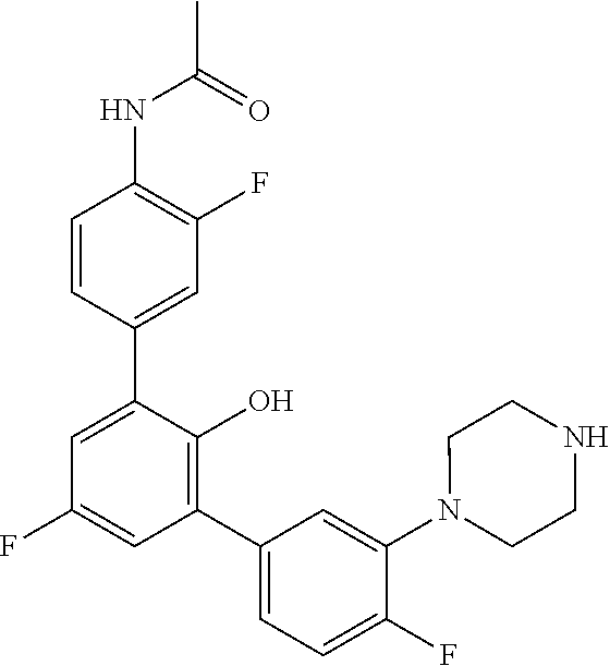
N(C1=C(F)C=C(C2=CC(F)=CC(C3=CC=C(F)C(N4CCNCC4)=C3)=C2O)C=C1)C(C)=O
